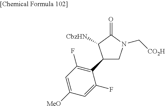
C1(C2=C(F)C=C([MeO])C=C2F)CN(C[CO2H])C(=O)C1[CbzHN]
